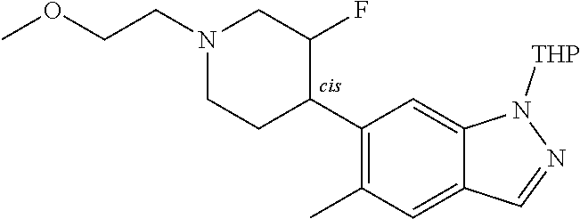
C1(C2C(F)CN(CCOC)CC2)=C(C)C=C2C(=C1)N([THP])N=C2
